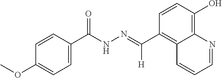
C1=CC(O)=C2C(=C1C([H])=NNC(C1=CC=C(OC)C=C1)=O)C=CC=N2
